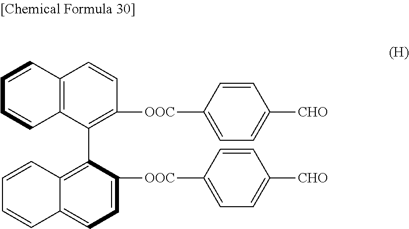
C1=CC2=C(C=C1)C(C1=C3C(=CC=C1[OOC]C1=CC=C([CHO])C=C1)C=CC=C3)=C([OOC]C1=CC=C([CHO])C=C1)C=C2
